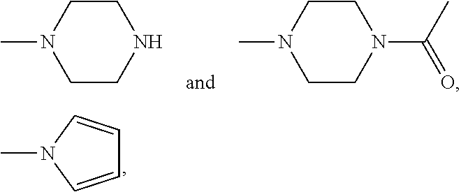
C1=CN(C)C=C1.N1CCN(C)CC1.N1(C(C)=O)CCN(C)CC1
